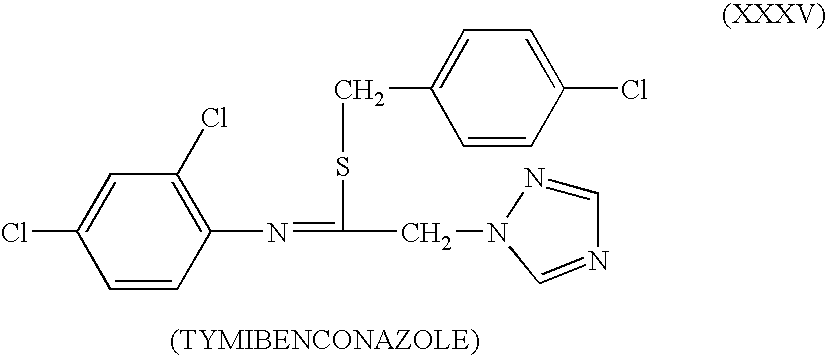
C1=C(Cl)C=CC(N=C(SCC2=CC=C(Cl)C=C2)CN2N=CN=C2)=C1Cl
